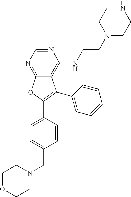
C12=NC=NC(NCCN3CCNCC3)=C1C(C1=CC=CC=C1)=C(C1=CC=C(CN3CCOCC3)C=C1)O2
